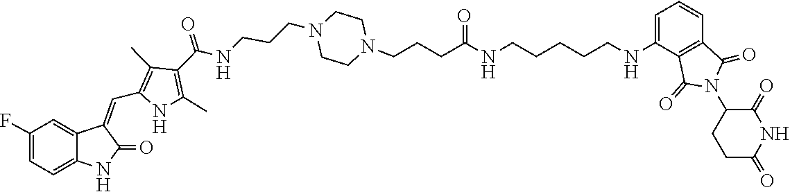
C1CN(CCCNC(C2=C(C)NC(C=C3C4=CC(F)=CC=C4NC3=O)=C2C)=O)CCN1CCCC(=O)NCCCCCNC1=CC=CC2=C1C(=O)N(C1CCC(=O)NC1=O)C2=O
